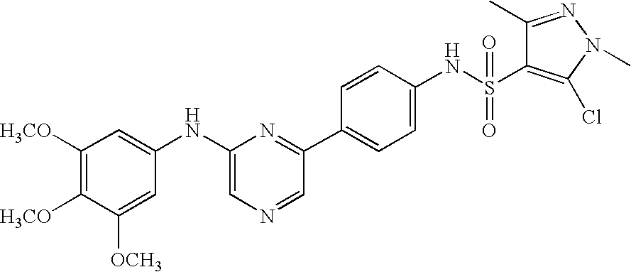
C1([H3CO])=C([H3CO])C([OCH3])=CC(NC2=CN=CC(C3=CC=C(NS(=O)(=O)C4=C(Cl)N(C)N=C4C)C=C3)=N2)=C1
